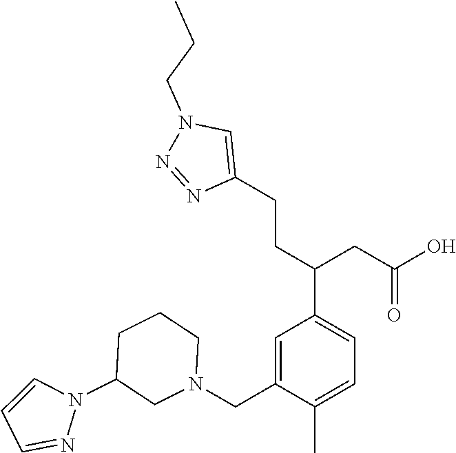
C1=C(CN2CCCC(N3C=CC=N3)C2)C(C)=CC=C1C(CCC1=CN(CCC)N=N1)CC(O)=O
